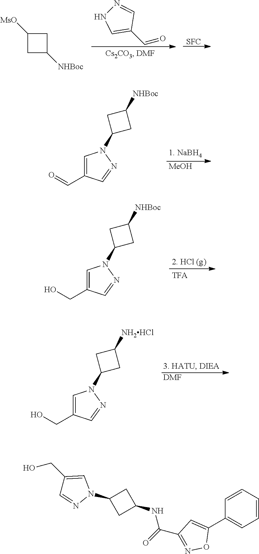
C1(C=O)=CNN=C1.[SFC].C1C([NHBoc])CC1[MsO].[MeOH].C1=C(C=O)C=NN1C1CC([NHBoc])C1.C1=C(CO)C=NN1C1CC([NHBoc])C1.[DMF].C1=C(CO)C=NN1C1CC([NH2HCl])C1.C1=CC=CC(C2=CC(C(=O)NC3CC(N4C=C(CO)C=N4)C3)=NO2)=C1
